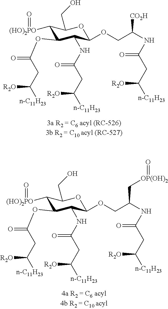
C1([(HO)2PO]=O)C(OC(CC([R2O])[n-C11H23])=O)C(NC(CC([R2O])[n-C11H23])=O)C(OCC(NC(CC([n-C11H23])[R2O])=O)[CO2H])OC1CO.C1([(HO)2PO]=O)C(OC(CC([R2O])[n-C11H23])=O)C(NC(CC([R2O])[n-C11H23])=O)C(OCC(NC(CC([n-C11H23])[R2O])=O)C[OP(OH)2]=O)OC1CO
